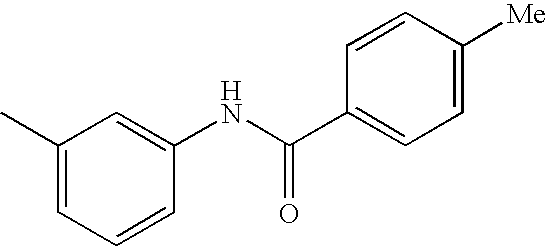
C1(C)=CC=CC(NC(C2=CC=C([Me])C=C2)=O)=C1
